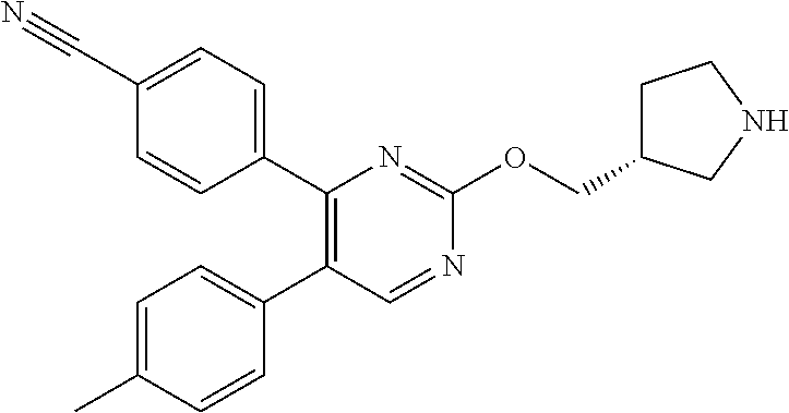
C1(C#N)=CC=C(C2=C(C3=CC=C(C)C=C3)C=NC(OCC3CCNC3)=N2)C=C1
